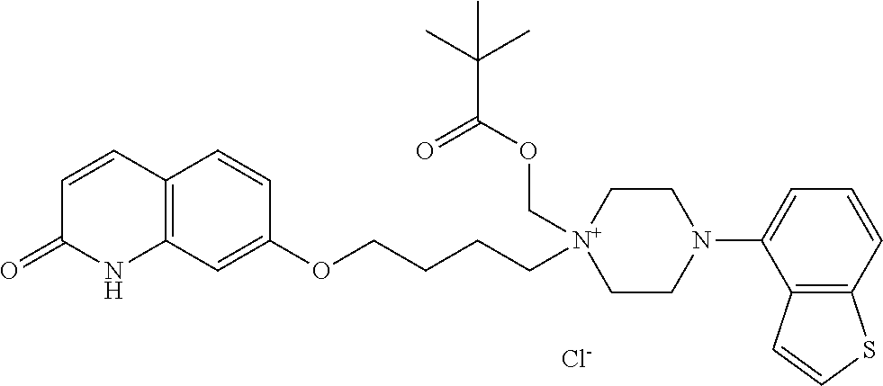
C1=CC2=C(NC1=O)C=C(OCCCC[N+]1(COC(C(C)(C)C)=O)CCN(C3=CC=CC4=C3C=CS4)CC1)C=C2.[Cl-]
